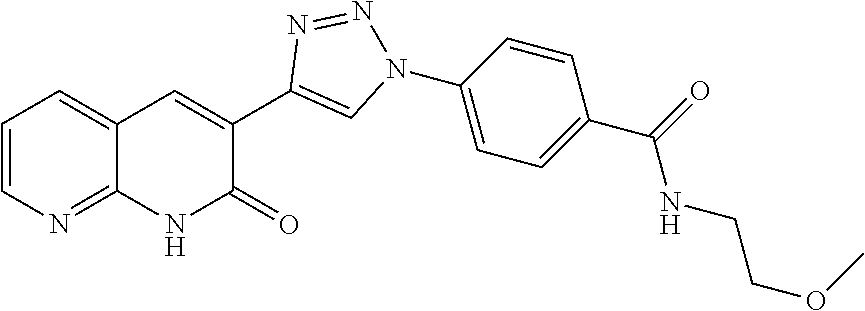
C1=CC=C2C(=N1)NC(=O)C(C1=CN(C3=CC=C(C(NCCOC)=O)C=C3)N=N1)=C2
